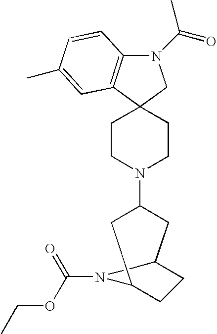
N1(C(=O)C)C2=C(C3(C1)CCN(C1CC4CCC(C1)N4C(=O)OCC)CC3)C=C(C)C=C2
